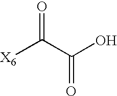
[X6]C(C(O)=O)=O
